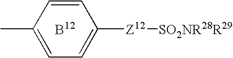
C1=C(C)C=CC([Z12][SO2NR28R29])=C1
